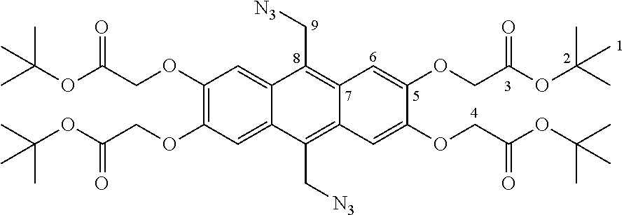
C1(OCC(OC(C)(C)C)=O)=C(OCC(OC(C)(C)C)=O)C=C2C(=C1)C(C[N3])=C1C(=C2C[N3])C=C(OCC(OC(C)(C)C)=O)C(OCC(OC(C)(C)C)=O)=C1
